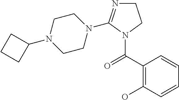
C1N=C(N2CCN(C3CCC3)CC2)N(C(=O)C2=C(O)C=CC=C2)C1
